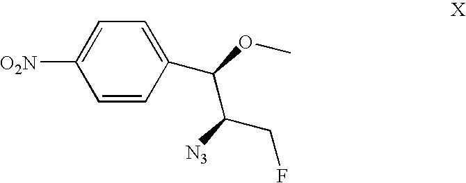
C1=C(C(OC)C(CF)[N3])C=CC([O2N])=C1
